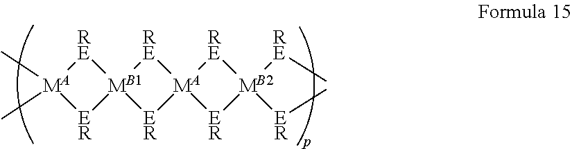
[RE]1[MA](C)(C)[ER][MB1]12[ER][MA]1([RE]2)[ER][MB2]([RE]C)([ER]C)[RE]1
